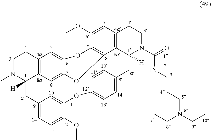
C12=C3C=C4C(=C1)OC1=C(C5=C(C=C1OC)CCN(C(NCCCN(CC)CC)=O)C5([H])CC1=CC=C(OC5=CC(=CC=C5OC)CC3([H])N(C)CC2)C=C1)O4
